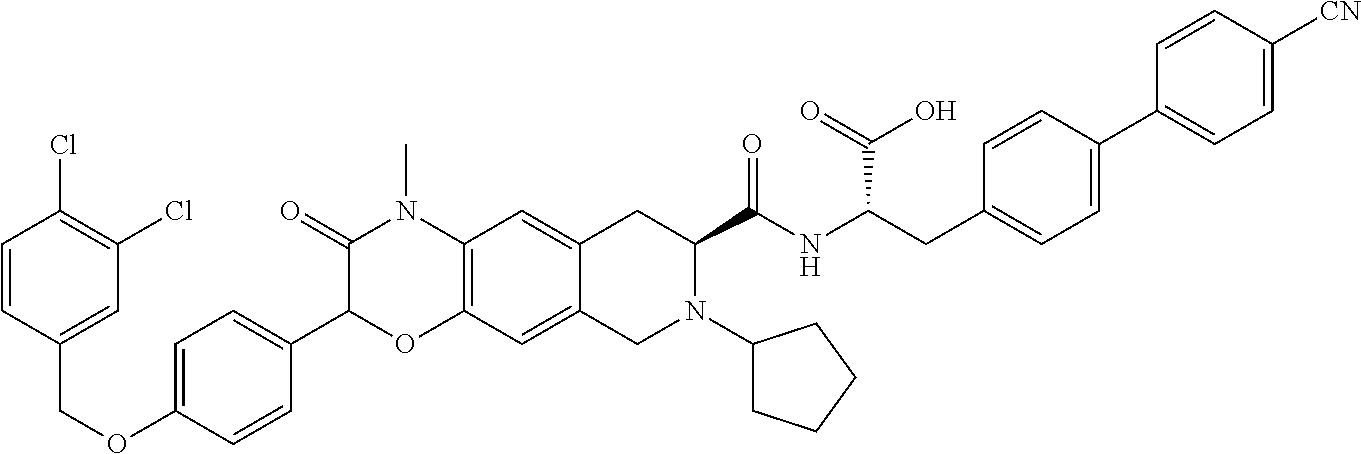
C1=CC(COC2=CC=C(C3OC4=C(N(C)C3=O)C=C3C(=C4)CN(C4CCCC4)C(C(NC(CC4=CC=C(C5=CC=C([CN])C=C5)C=C4)C(=O)O)=O)C3)C=C2)=CC(Cl)=C1Cl
